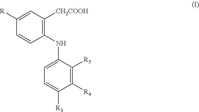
C1=C([R3])C([R4])=C([R5])C(NC2=C([CH2COOH])C=C([R])C=C2)=C1
